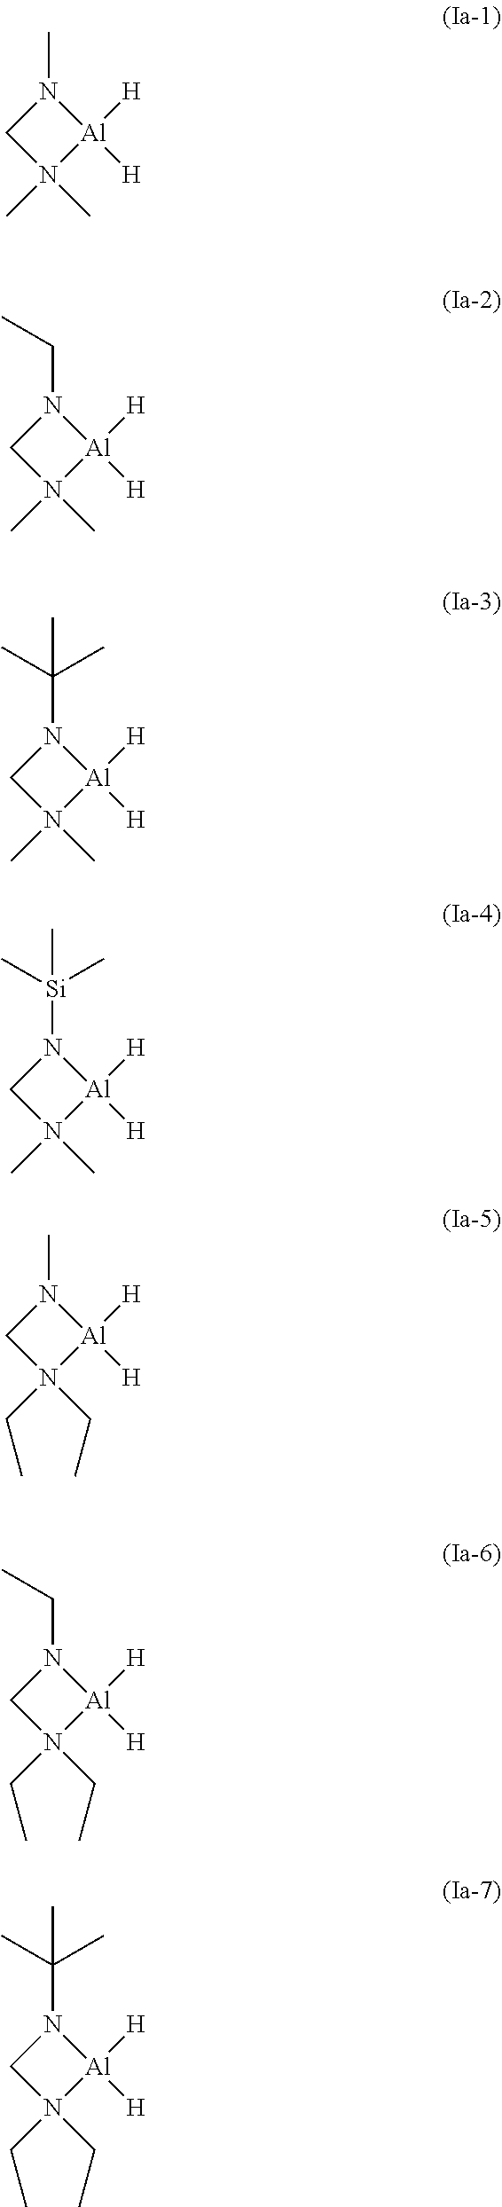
CN1CN(C)(C)[Al]1([H])[H].C(N1CN(C)(C)[Al]1([H])[H])C.C(N1CN(C)(C)[Al]1([H])[H])(C)(C)C.[Si](N1CN(C)(C)[Al]1([H])[H])(C)(C)C.CN1CN(CC)(CC)[Al]1([H])[H].C(N1CN(CC)(CC)[Al]1([H])[H])C.C(N1CN(CC)(CC)[Al]1([H])[H])(C)(C)C
